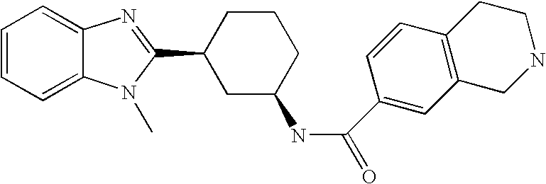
C1=CC=C2C(=C1)N=C(C1CC(NC(=O)C3=CC4=C(C=C3)CCNC4)CCC1)N2C
